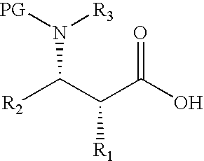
C(C(C(=O)O)[R1])(N([R3])[PG])[R2]
